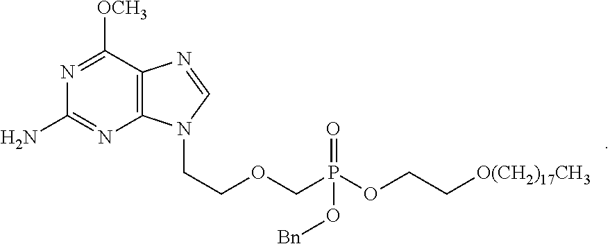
N1=C([OCH3])C2=C(N=C1N)N(CCOCP(OCC[O(CH2)17CH3])(=O)O[Bn])C=N2
